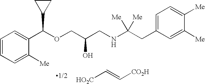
C1(C(OCC(CNC(CC2=CC=C([Me])C([Me])=C2)([Me])[Me])O)C2CC2)=CC=CC=C1[Me].[HO2C]C=C[CO2H]
